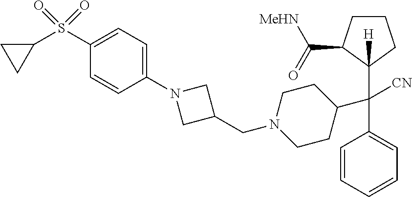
C1=CC=CC=C1C(C1CCN(CC2CN(C3=CC=C(S(C4CC4)(=O)=O)C=C3)C2)CC1)([CN])C1([H])C(C(=O)[MeHN])CCC1
